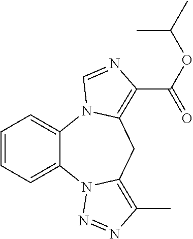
C1=CC=C2C(=C1)N1C(=C(C(OC(C)C)=O)N=C1)CC1=C(C)N=NN21
